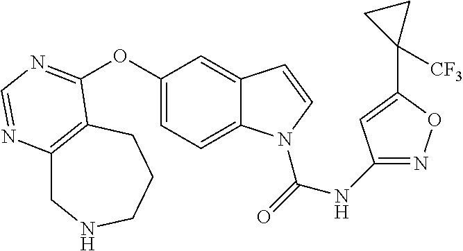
C12=C(CCCNC1)C(OC1=CC=C3C(=C1)C=CN3C(=O)NC1=NOC(C3([CF3])CC3)=C1)=NC=N2
